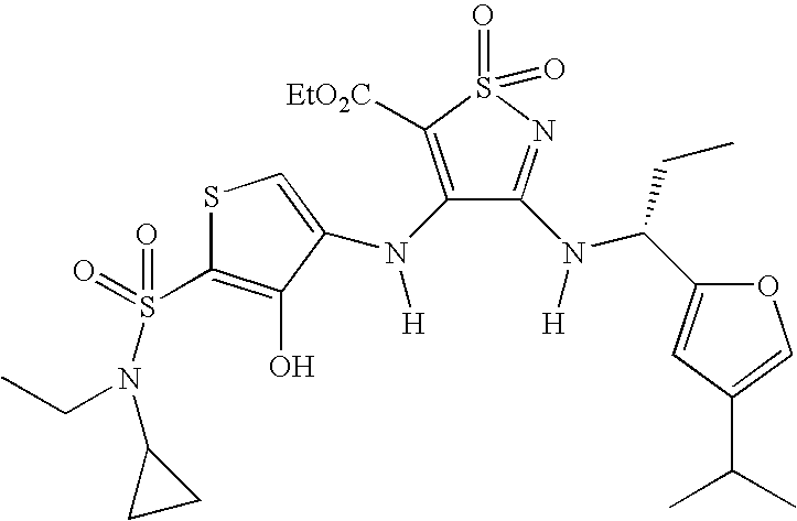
S1C(S(=O)(N(C2CC2)CC)=O)=C(O)C(N(C2=C([EtO2C])S(=O)(=O)N=C2N([H])C(CC)C2=CC(C(C)C)=CO2)[H])=C1
